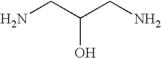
C(O)(CN)CN
